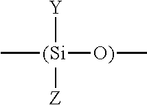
C[(Si]([O)]C)([Y])[Z]
